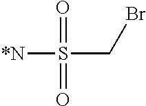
[*N]S(CBr)(=O)=O
